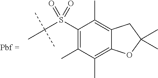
C1(S(=O)(C(C)(C)C)=O)=C(C)C(C)=C2C(=C1C)CC(C)(C)O2
